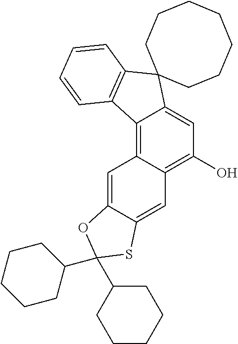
C1(O)=C2C(=C3C(=C1)C1(C4=C3C=CC=C4)CCCCCCC1)C=C1C(=C2)SC(C2CCCCC2)(C2CCCCC2)O1
